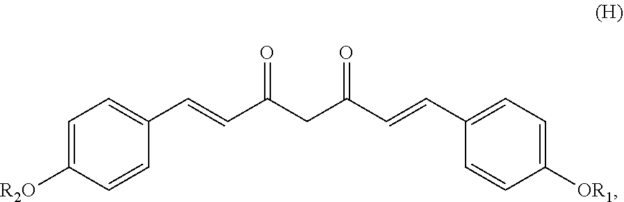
C1=C([R2O])C=CC(C=CC(CC(C=CC2=CC=C([OR1])C=C2)=O)=O)=C1
